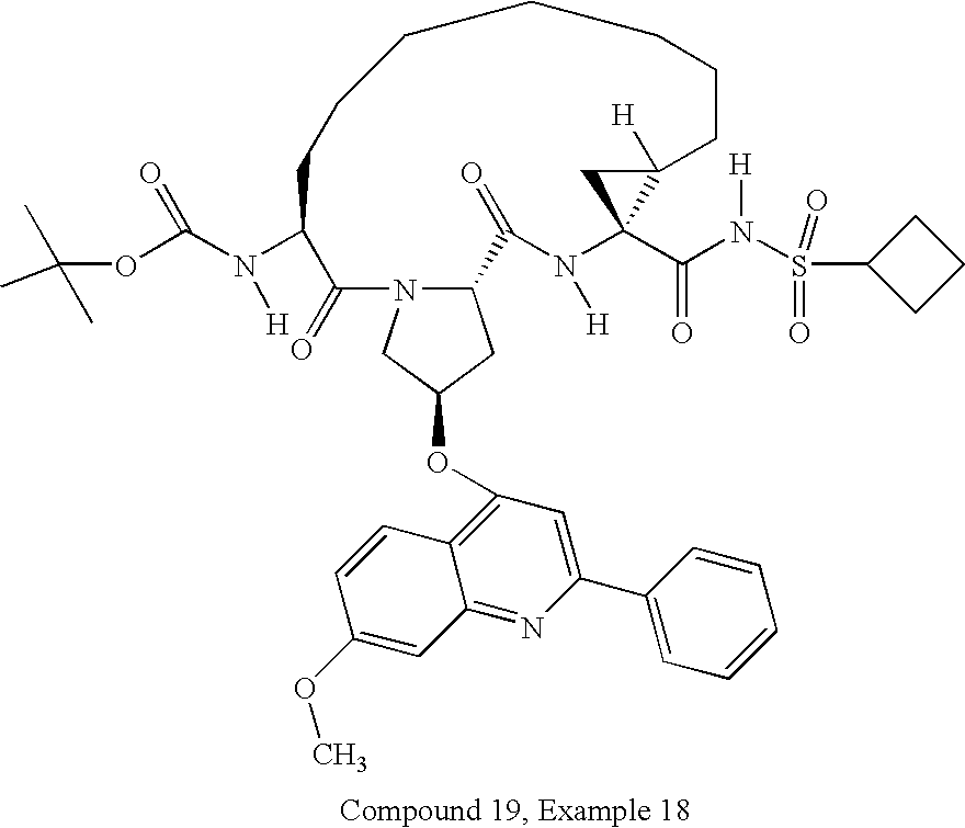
C12CC(OC3=C4C(=NC(C5=CC=CC=C5)=C3)C=C(OC)C=C4)CN1C(=O)C(N(C(OC(C)(C)C)=O)[H])CCCCCCCC1([H])C(C(N(S(C3CCC3)(=O)=O)[H])=O)(N([H])C2=O)C1
